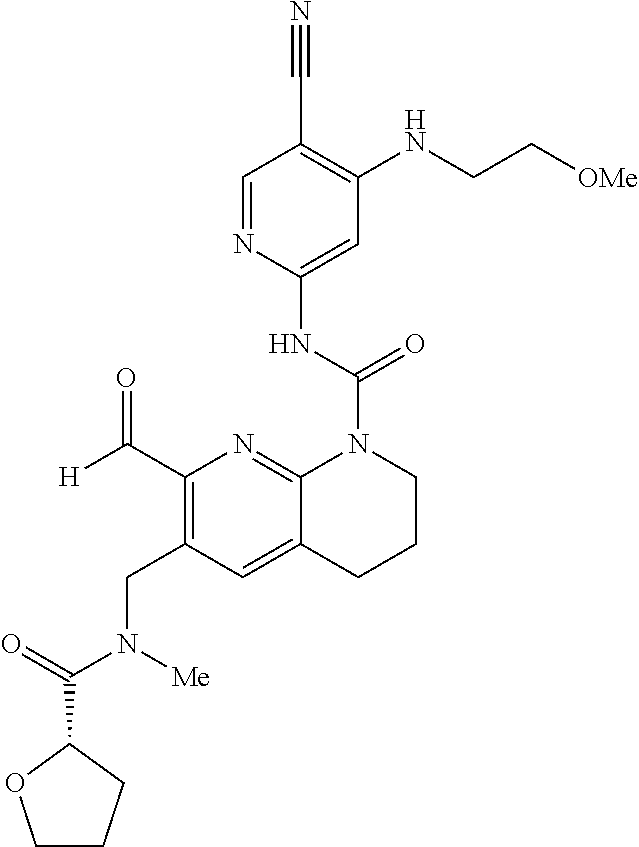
C1(C#N)=C(NCC[OMe])C=C(NC(=O)N2C3=NC(C([H])=O)=C(CN(C(C4CCCO4)=O)[Me])C=C3CCC2)N=C1
